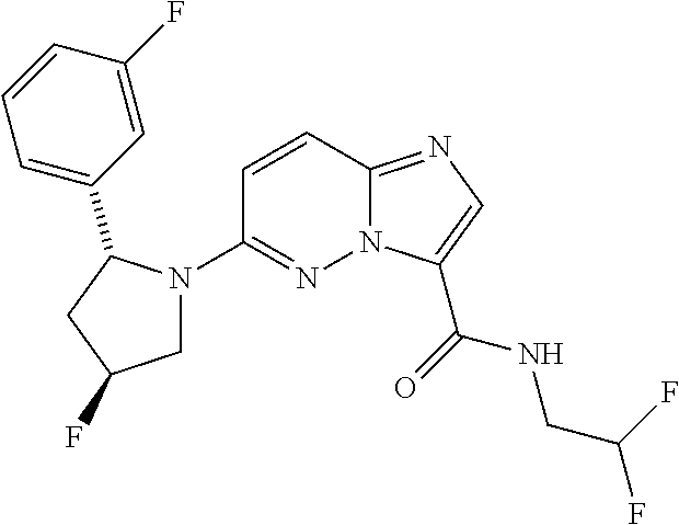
N12C(=NC=C1C(=O)NCC(F)F)C=CC(N1CC(F)CC1C1=CC=CC(F)=C1)=N2
